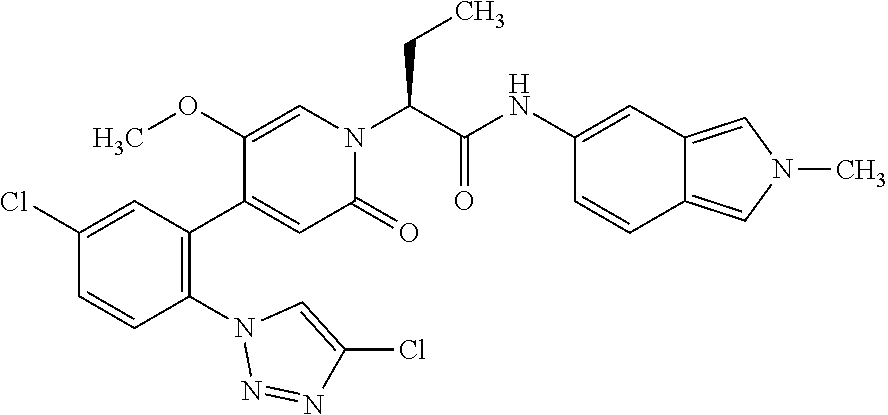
C1(Cl)=CC(C2=CC(=O)N(C(C(NC3=CC4=CN(C)C=C4C=C3)=O)CC)C=C2OC)=C(N2N=NC(Cl)=C2)C=C1
